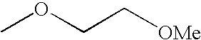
[OMe]CCOC
